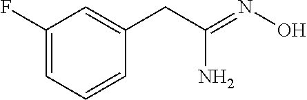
NC(=NO)CC1=CC(F)=CC=C1
